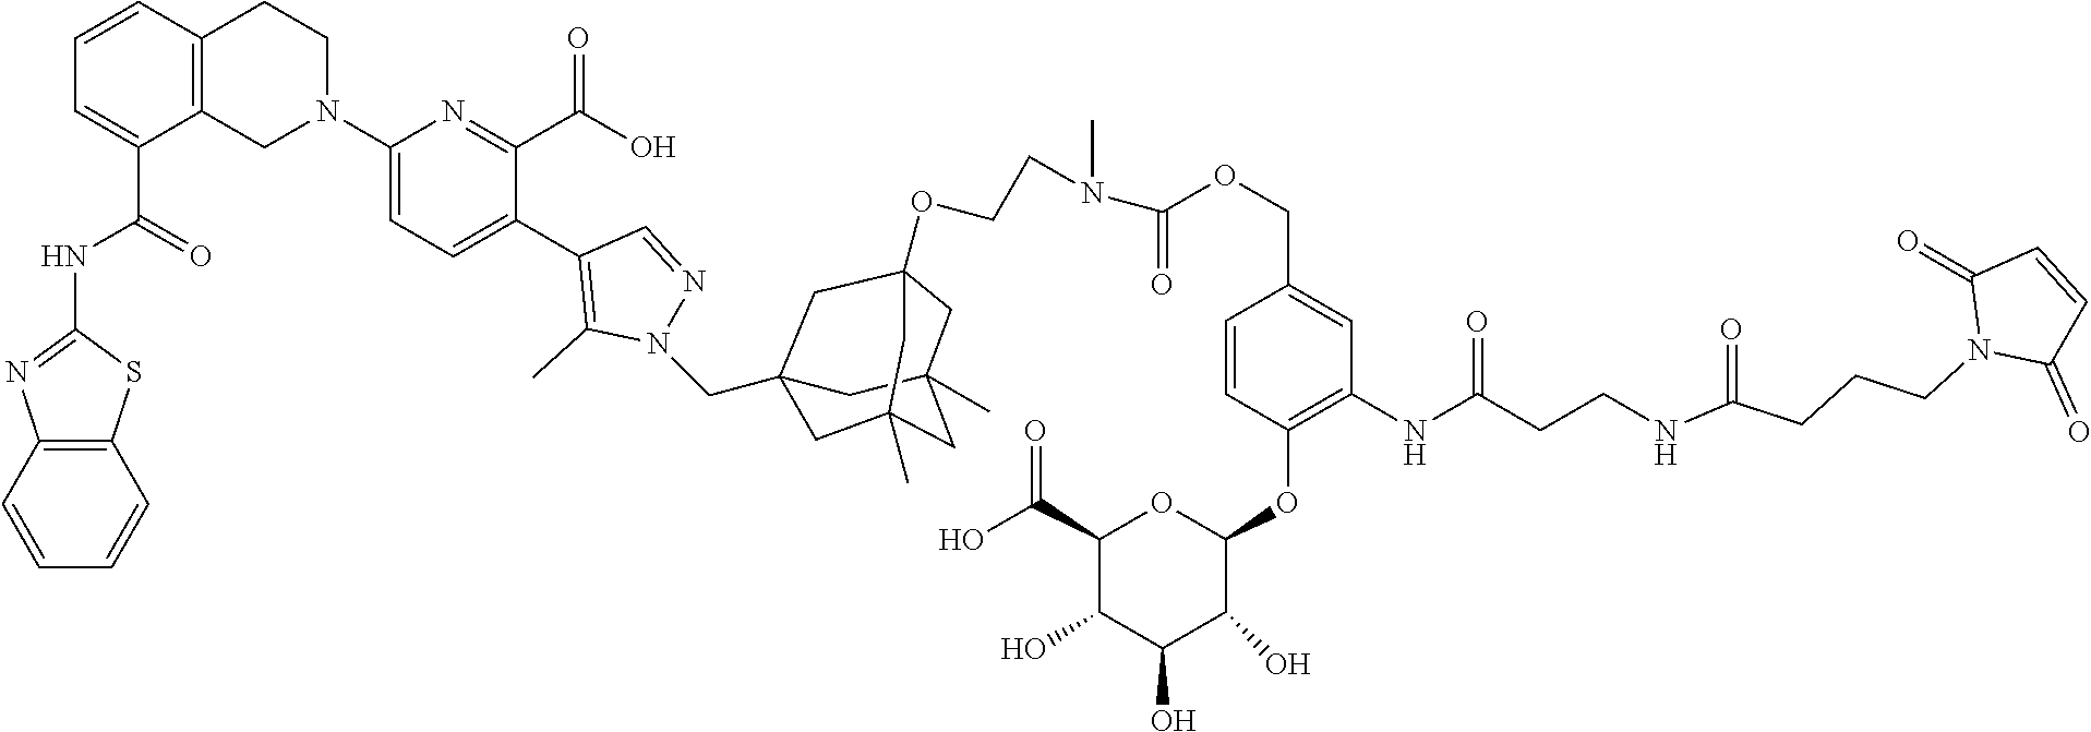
C12=C(C=CC=C1)SC(NC(C1=CC=CC3=C1CN(C1=CC=C(C4=C(C)N(CC56CC7(C)CC(C)(C5)CC(OCCN(C(OCC5=CC(NC(CCNC(CCCN8C(=O)C=CC8=O)=O)=O)=C(OC8C(O)C(O)C(O)C(C(O)=O)O8)C=C5)=O)C)(C6)C7)N=C4)C(C(O)=O)=N1)CC3)=O)=N2
